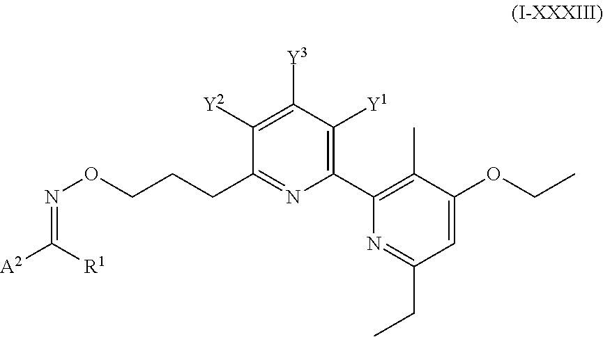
N1=C(CC)C=C(OCC)C(C)=C1C1=C([Y1])C([Y3])=C([Y2])C(CCCON=C([A2])[R1])=N1
